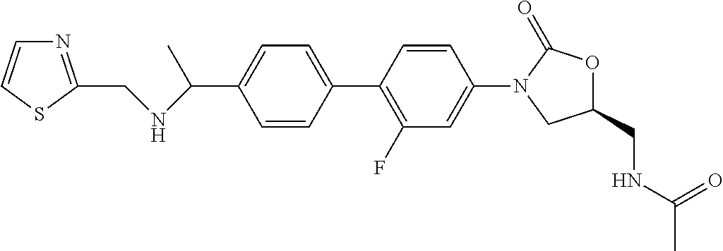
C1(C(NCC2=NC=CS2)C)=CC=C(C2=C(F)C=C(N3CC(CNC(C)=O)OC3=O)C=C2)C=C1
